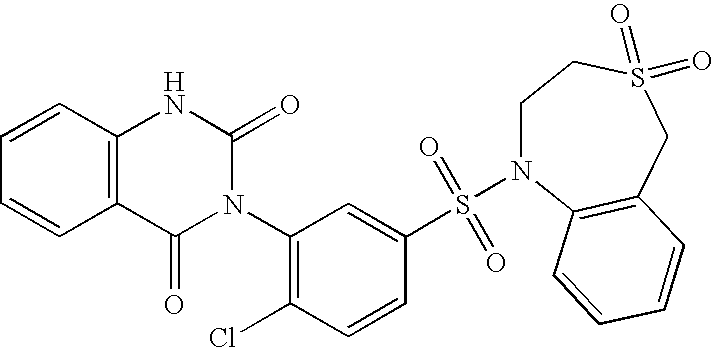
C1=CC2=C(C=C1)C(=O)N(C1=C(Cl)C=CC(S(=O)(=O)N3CCS(=O)(=O)CC4=C3C=CC=C4)=C1)C(=O)N2
